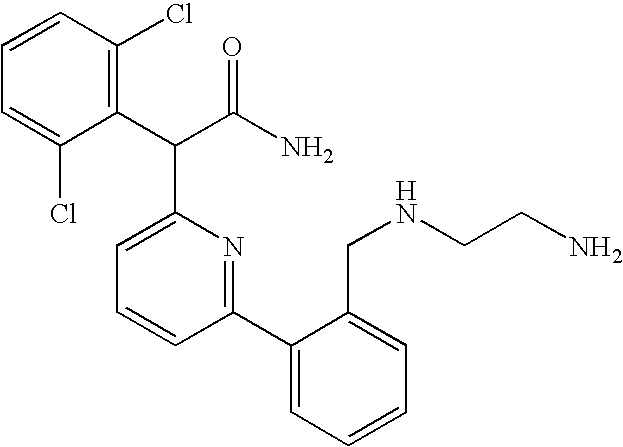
C1=C(Cl)C(C(C(N)=O)C2=CC=CC(C3=CC=CC=C3CNCCN)=N2)=C(Cl)C=C1
